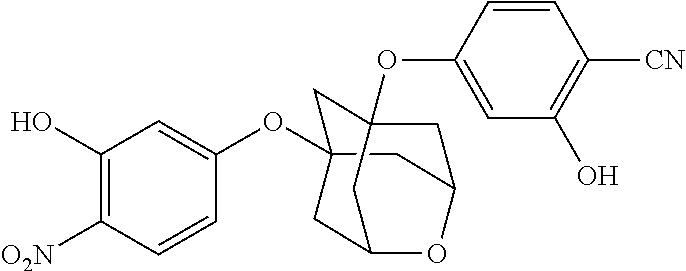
C1C2(OC3=CC(O)=C([O2N])C=C3)CC3CC1(OC1=CC(O)=C([CN])C=C1)CC(C2)O3
